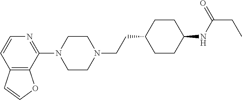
C12=C(C(N3CCN(CCC4CCC(NC(CC)=O)CC4)CC3)=NC=C1)OC=C2
